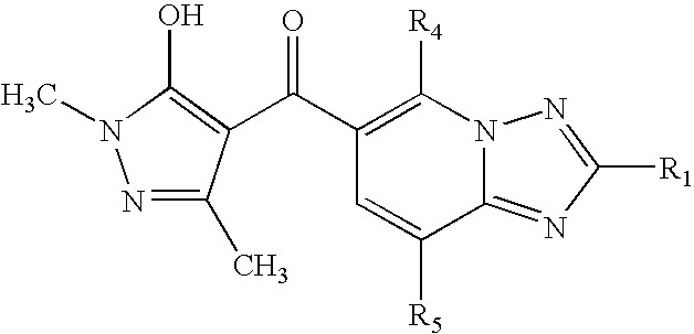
N1=C(C)C(C(C2=C([R4])N3C(=NC([R1])=N3)C([R5])=C2)=O)=C(O)N1C
